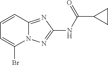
N12C(=NC(NC(C3CC3)=O)=N1)C=CC=C2Br
